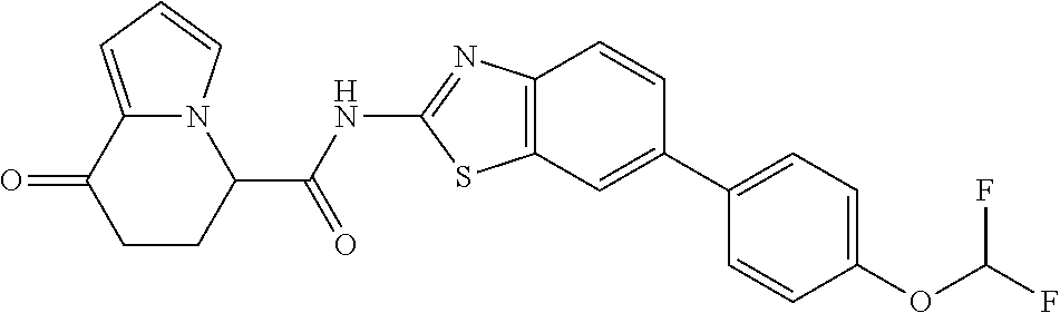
C1CC(C(NC2=NC3=C(S2)C=C(C2=CC=C(OC(F)F)C=C2)C=C3)=O)N2C(=CC=C2)C1=O
